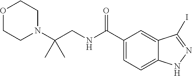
CC(N1CCOCC1)(CNC(C1=CC=C2C(=C1)C(I)=NN2)=O)C
